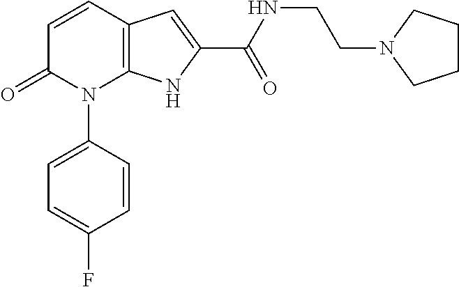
C12=C(C=CC(=O)N1C1=CC=C(F)C=C1)C=C(C(NCCN1CCCC1)=O)N2
